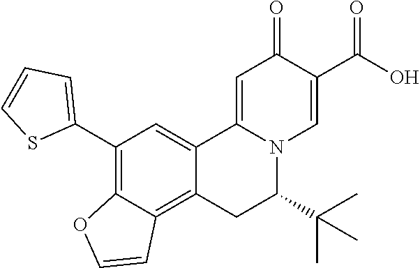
C1(C2=CC=CS2)=C2C(=C3C(=C1)C1=CC(=O)C(C(O)=O)=CN1C(C(C)(C)C)C3)C=CO2
